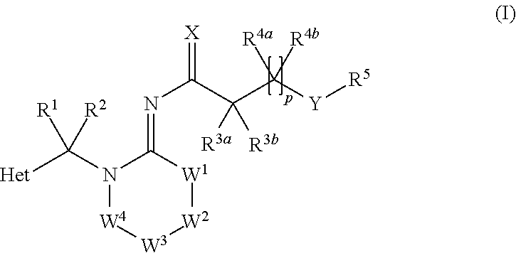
N1(C([Het])([R1])[R2])[W4][W3][W2][W1]C1=NC(C(C([Y][R5])([R4a])[R4b])([R3a])[R3b])=[X]
